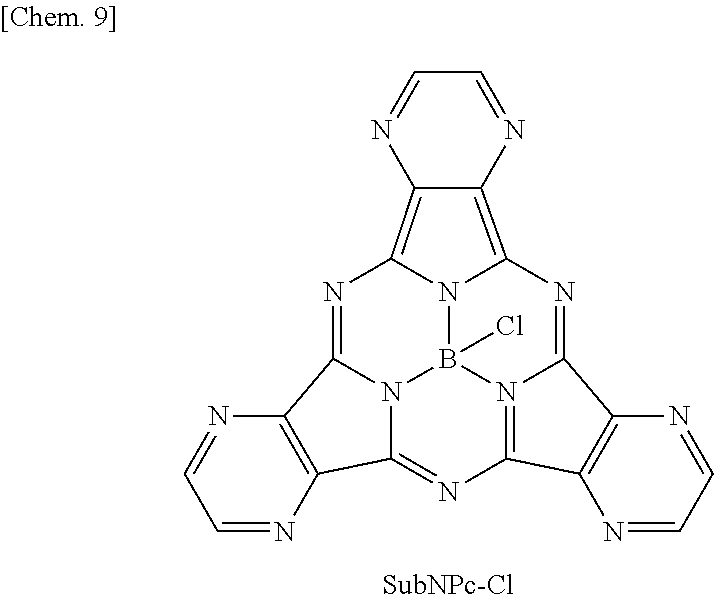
N1=C2N3B4(Cl)N5C1=C1C(=C5N=C5N4=C(N=C3C3=C2N=CC=N3)C2=C5N=CC=N2)N=CC=N1
